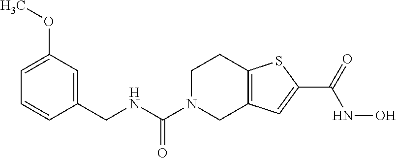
C1N(C(NCC2=CC(OC)=CC=C2)=O)CC2=C(C1)SC(C(=O)NO)=C2
